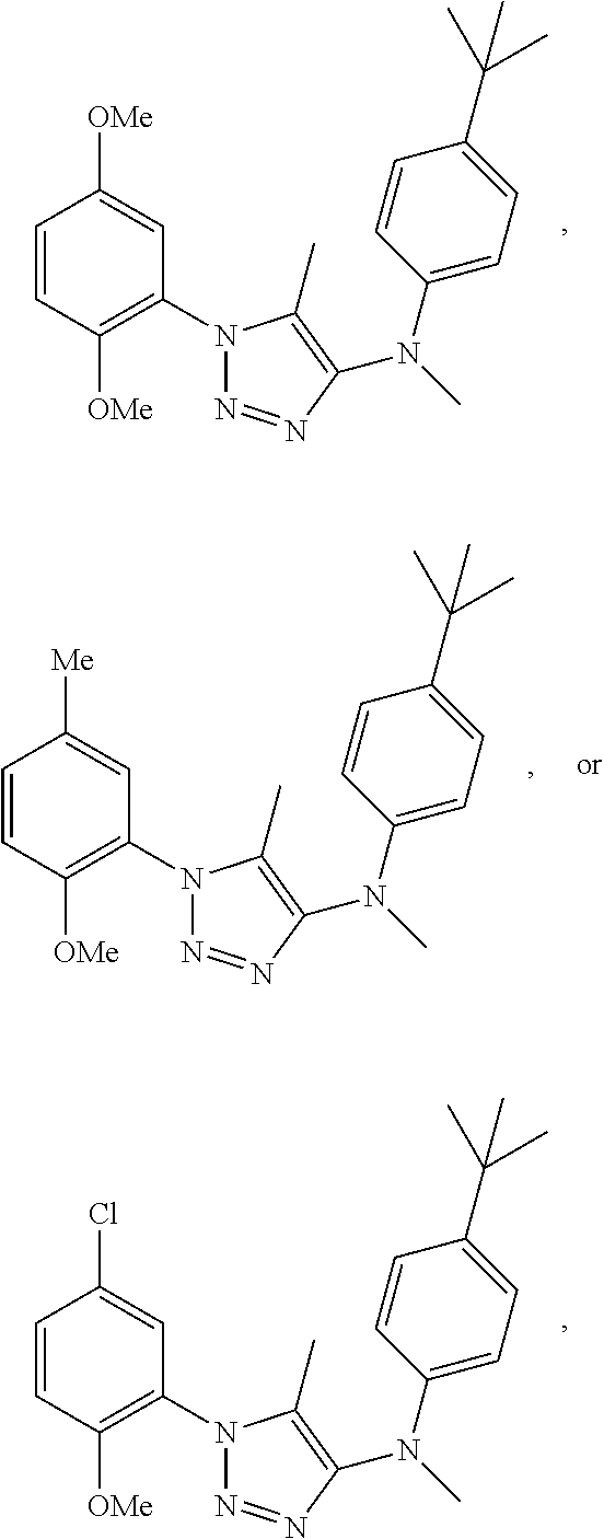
C1([OMe])=C(N2N=NC(N(C)C3=CC=C(C(C)(C)C)C=C3)=C2C)C=C([OMe])C=C1.C1([OMe])=C(N2N=NC(N(C)C3=CC=C(C(C)(C)C)C=C3)=C2C)C=C(Cl)C=C1.C1([OMe])=C(N2N=NC(N(C)C3=CC=C(C(C)(C)C)C=C3)=C2C)C=C([Me])C=C1
